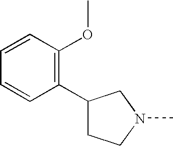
C1(C2=C(OC)C=CC=C2)CCN(C)C1
